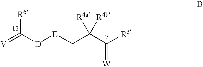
[V]=C([D][E]CC(C([R3])=[W])([R4b])[R4a])[R6]
